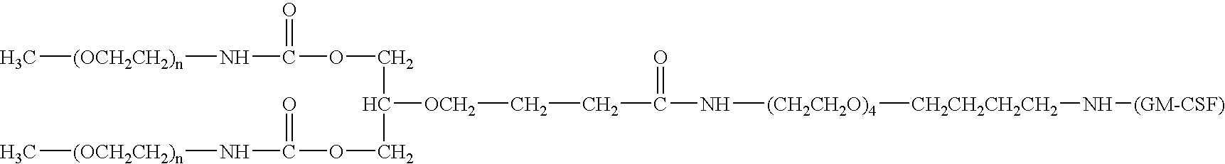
[CH2CH2CH2CH2]([(CH2CH2O)4]NC(CC[OCH2]C(COC(=O)N[(OCH2CH2)n]C)COC(=O)N[(OCH2CH2)n]C)=O)N[(GM-CSF)]
